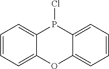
ClP1C2=CC=CC=C2OC2=CC=CC=C12
